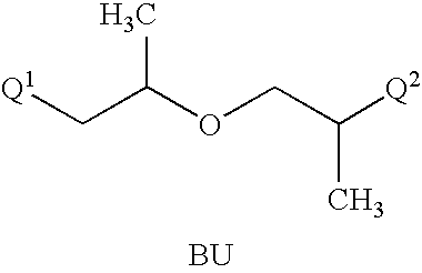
[Q1]CC(OCC([Q2])C)C.[BU]
